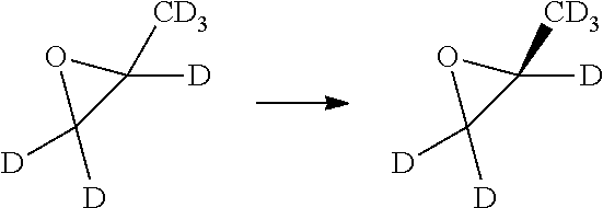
C1([D])([CD3])OC1([D])[D].C1([D])([CD3])OC1([D])[D]
